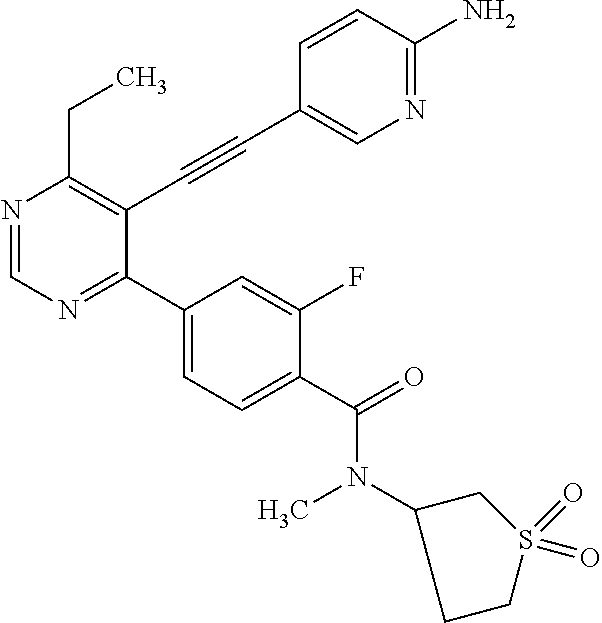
N1=CN=C(C2=CC=C(C(=O)N(C3CCS(=O)(=O)C3)C)C(F)=C2)C(C#CC2=CN=C(N)C=C2)=C1CC
